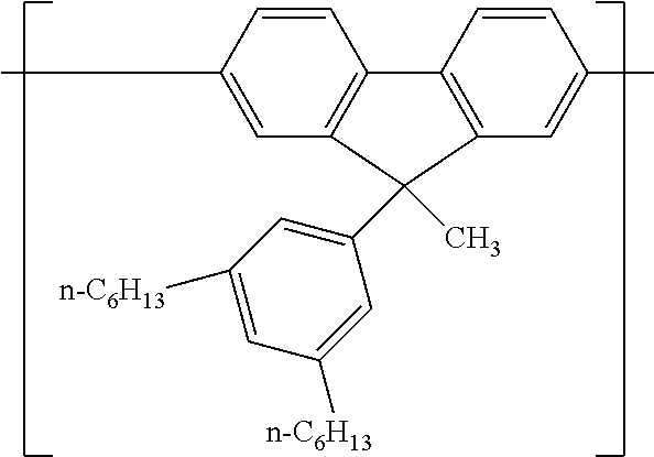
C1=CC(C)=CC2=C1C1=C(C=C(C)C=C1)C2(C1=CC([n-C6H13])=CC([n-C6H13])=C1)C
